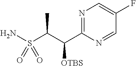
N1=C(C(C(S(N)(=O)=O)C)[OTBS])N=CC(F)=C1
